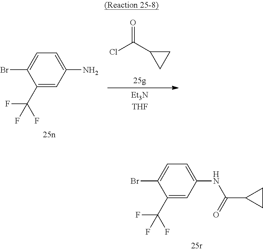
C1(C(F)(F)F)=CC(N)=CC=C1Br.O=C(C1CC1)Cl.C1(C(F)(F)F)=CC(NC(C2CC2)=O)=CC=C1Br
